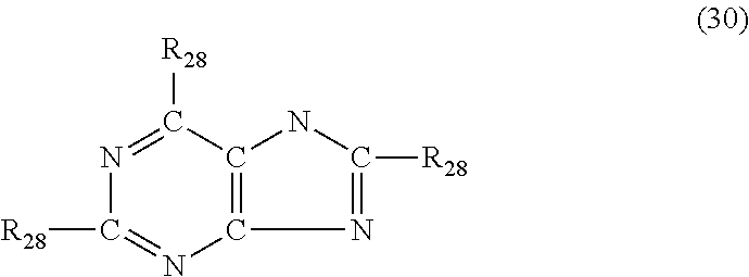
C1([R28])=NC([R28])=NC2=C1NC([R28])=N2
